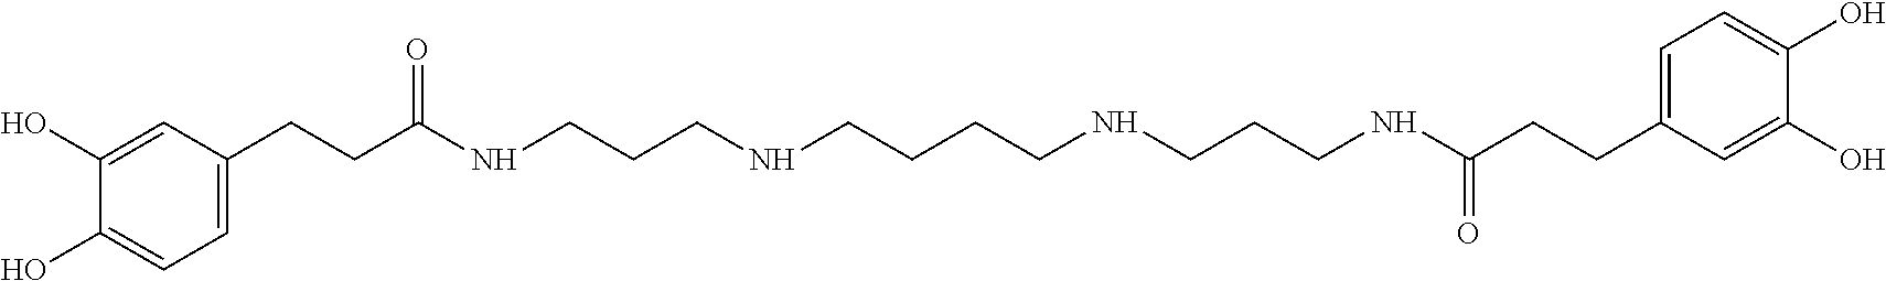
C1(O)=CC(CCC(=O)NCCCNCCCCNCCCNC(CCC2=CC=C(O)C(O)=C2)=O)=CC=C1O
